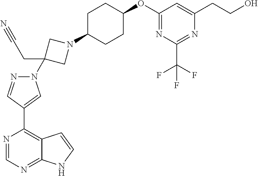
N1=CN=C2C(=C1C1=CN(C3(CC#N)CN(C4CCC(OC5=NC(C(F)(F)F)=NC(CCO)=C5)CC4)C3)N=C1)C=CN2
